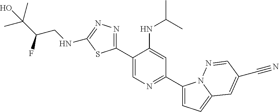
C1(C2=CN=C(C3=CC=C4N3N=CC(C#N)=C4)C=C2NC(C)C)=NN=C(NCC(C(C)(C)O)F)S1
